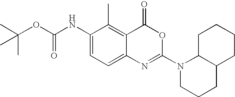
CC(OC(NC1=CC=C2C(=C1C)C(=O)OC(N1CCCC3C1CCCC3)=N2)=O)(C)C
